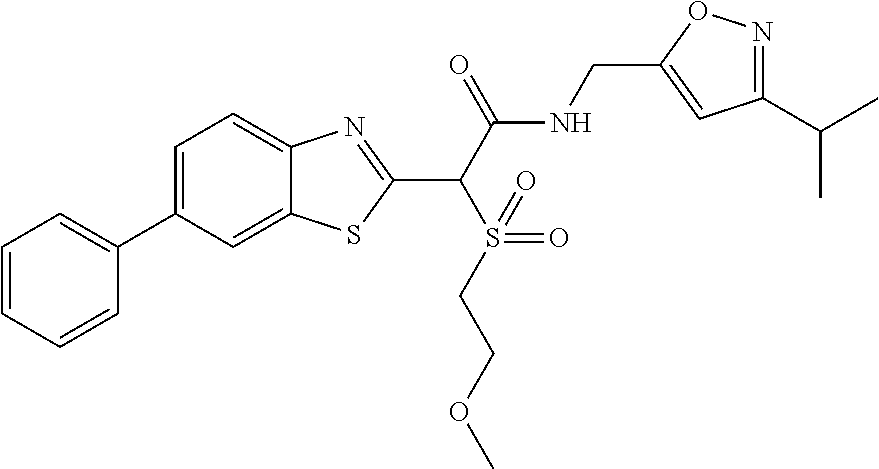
C1=C(C2=CC=CC=C2)C=C2C(=C1)N=C(C(C(NCC1=CC(C(C)C)=NO1)=O)S(=O)(=O)CCOC)S2
